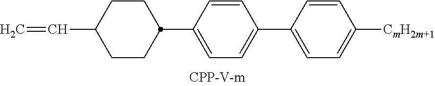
C1(C=C)CCC(C2=CC=C(C3=CC=C([CmH2m+1])C=C3)C=C2)CC1
